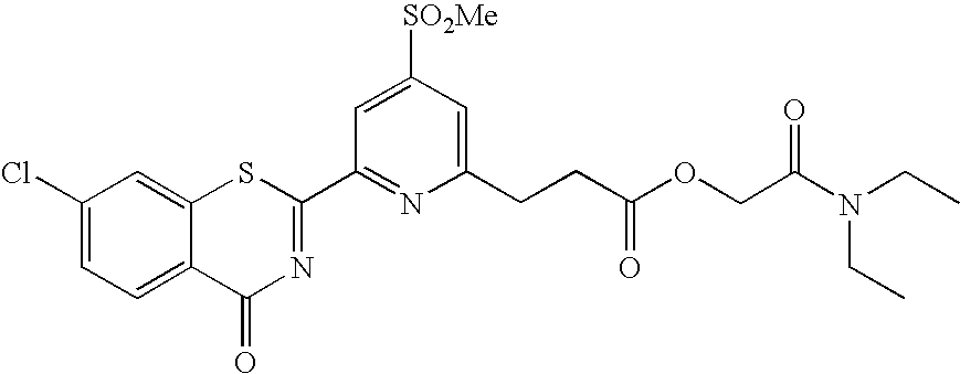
C1(Cl)=CC=C2C(=C1)SC(C1=NC(CCC(=O)OCC(N(CC)CC)=O)=CC([SO2Me])=C1)=NC2=O
